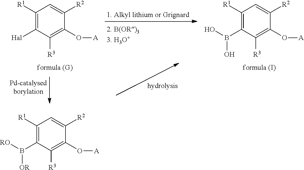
C1([R1])=C([Hal])C([R3])=C(O[A])C([R2])=C1.C1([R1])=C(B(O)O)C([R3])=C(O[A])C([R2])=C1.C1([R1])=C(B([RO])[OR])C([R3])=C(O[A])C([R2])=C1
